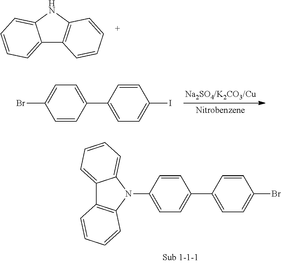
N1(C2=CC=C(C3=CC=C(Br)C=C3)C=C2)C2=CC=CC=C2C2=C1C=CC=C2.C12=CC=CC=C1NC1=C2C=CC=C1.BrC1=CC=C(C2=CC=C(I)C=C2)C=C1
